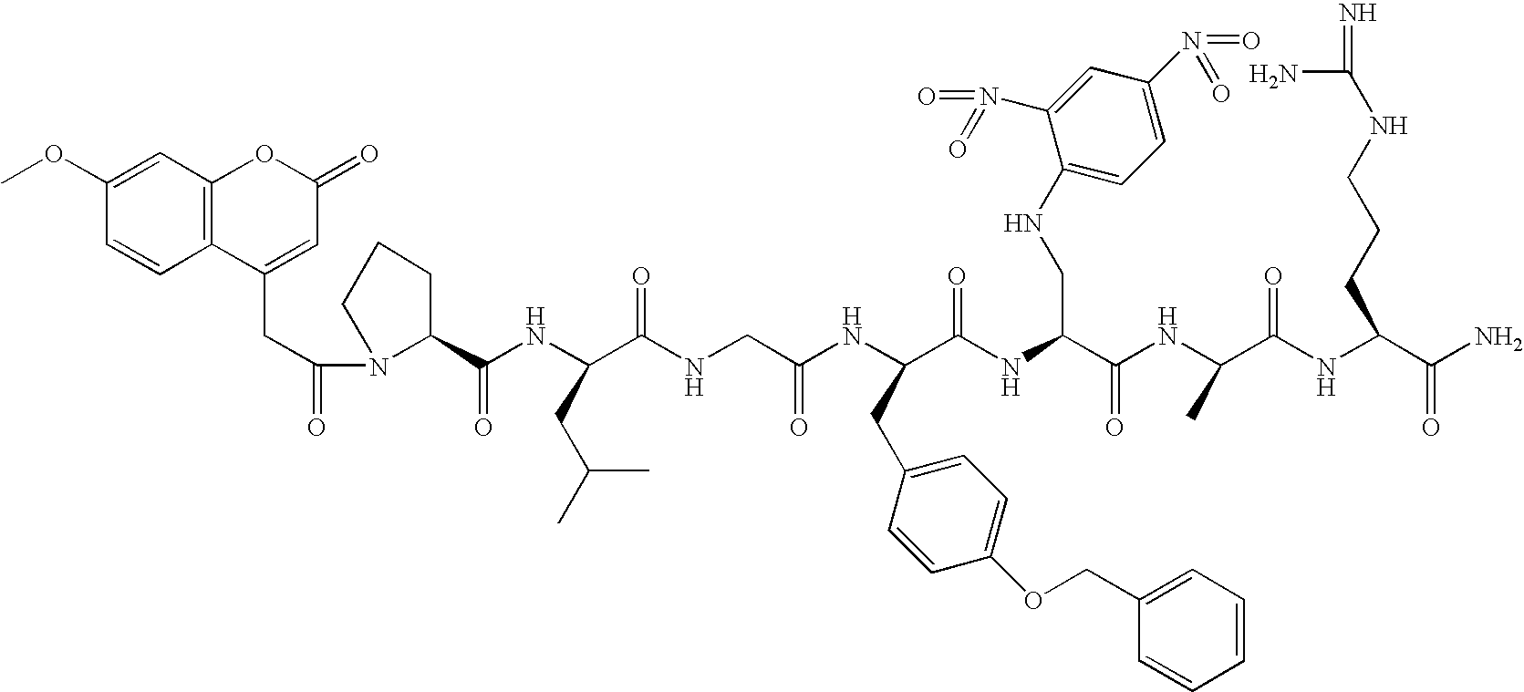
C1=C(OC)C=CC2=C1OC(=O)C=C2CC(=O)N1C(C(NC(C(NCC(NC(C(NC(C(NC(C(NC(C(N)=O)CCCNC(N)=N)=O)C)=O)CNC2=CC=C(N(=O)=O)C=C2N(=O)=O)=O)CC2=CC=C(OCC3=CC=CC=C3)C=C2)=O)=O)CC(C)C)=O)CCC1
